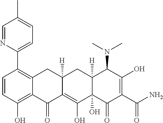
C1=CC(O)=C2C(=C1C1=CC=C(C)C=N1)CC1([H])C(=C(O)C3(O)C([H])(C1)C(N(C)C)C(O)=C(C(N)=O)C3=O)C2=O
